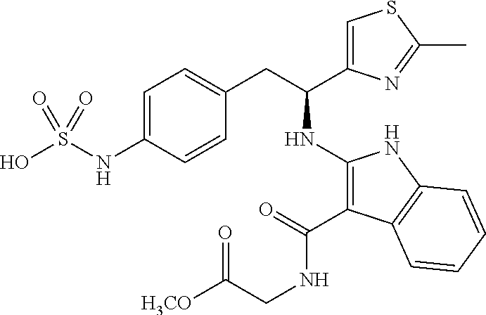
S(O)(NC1=CC=C(CC(C2=CSC(C)=N2)NC2=C(C(=O)NCC([H3CO])=O)C3=C(N2)C=CC=C3)C=C1)(=O)=O
